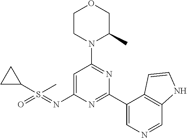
C1CN(C2=NC(C3=CN=CC4=C3C=CN4)=NC(N=S(=O)(C3CC3)C)=C2)C(C)CO1
